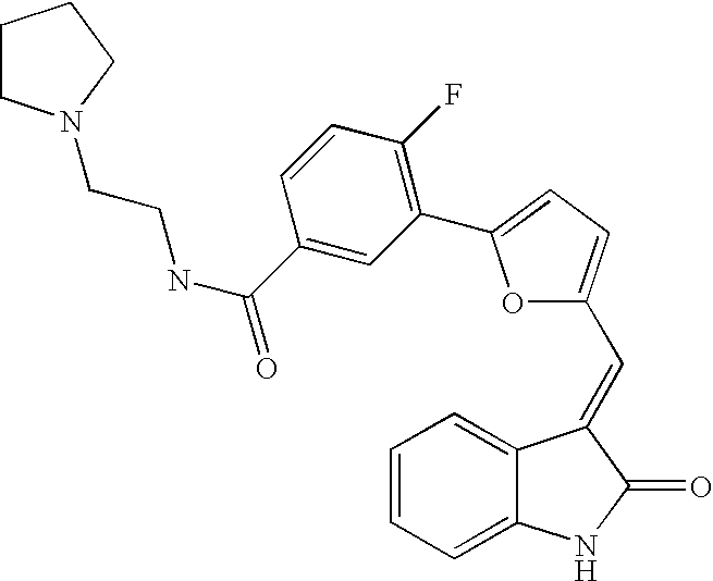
C1=CC=C2C(=C1)C(=CC1=CC=C(C3=C(F)C=CC(C(=O)NCCN4CCCC4)=C3)O1)C(=O)N2
